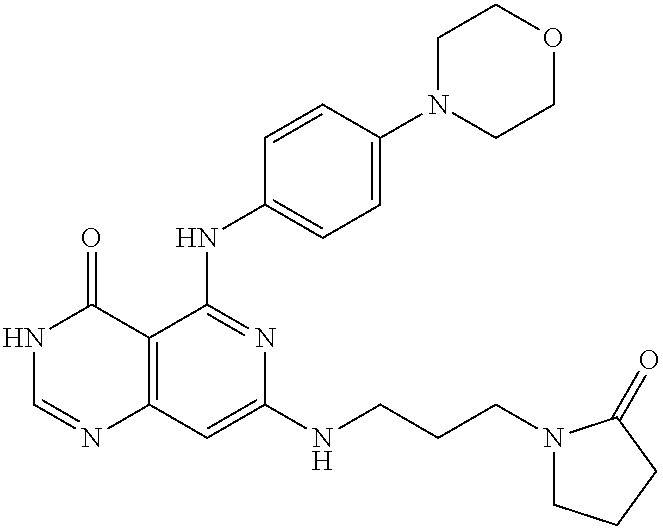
C12=C(C=C(NCCCN3CCCC3=O)N=C1NC1=CC=C(N3CCOCC3)C=C1)N=CNC2=O
